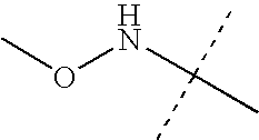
CONC(C)(C)C
